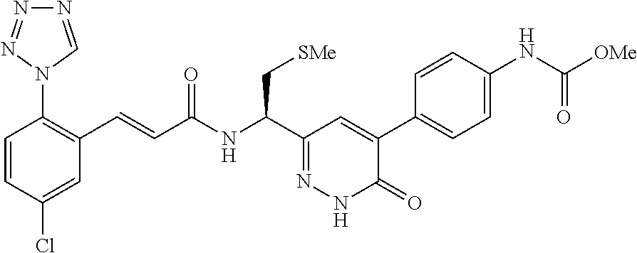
C1=CC(Cl)=CC(C=CC(NC(C2=NNC(=O)C(C3=CC=C(NC([OMe])=O)C=C3)=C2)C[SMe])=O)=C1N1N=NN=C1
